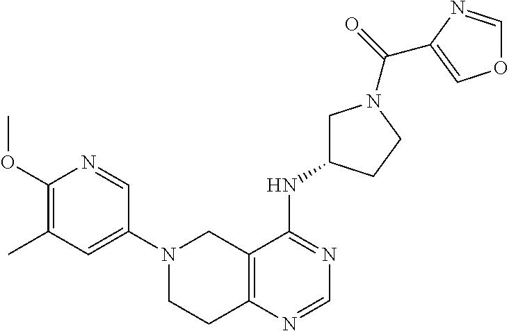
C12=C(N=CN=C1NC1CN(C(C3=COC=N3)=O)CC1)CCN(C1=CC(C)=C(OC)N=C1)C2
